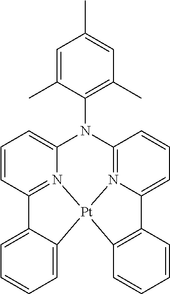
N1(C2=C(C)C=C(C)C=C2C)C2=N3C(=CC=C2)C2=C([Pt]34N3=C(C=CC=C13)C1=CC=CC=C14)C=CC=C2
